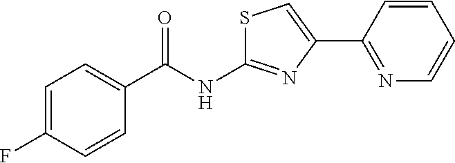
FC1=CC=C(C(NC2=NC(C3=NC=CC=C3)=CS2)=O)C=C1
